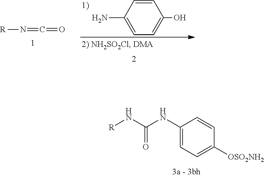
C1(NC(N[R])=O)=CC=C([OSO2NH2])C=C1.[R]N=C=O.C1=C(N)C=CC(O)=C1
